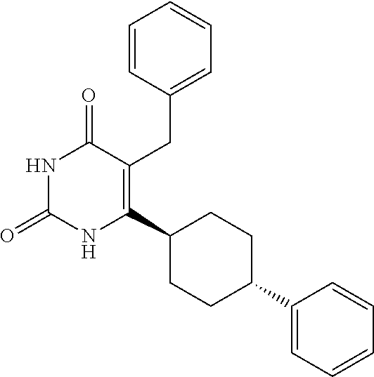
C1(C2=C(CC3=CC=CC=C3)C(=O)NC(=O)N2)CCC(C2=CC=CC=C2)CC1
